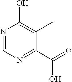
N1=CN=C(C(O)=O)C(C)=C1O
